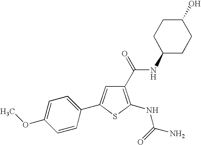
C1(C(=O)NC2CCC(O)CC2)=C(NC(N)=O)SC(C2=CC=C(OC)C=C2)=C1
